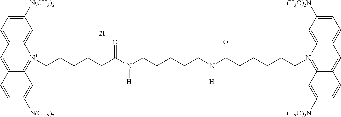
C12=CC3=CC=C([N(CH3)2])C=C3[N+](CCCCCC(N(CCCCCN(C(CCCCC[N+]3=C4C(=CC5=CC=C([(H3C)2N])C=C53)C=CC([(H3C)2N])=C4)=O)[H])[H])=O)=C1C=C([N(CH3)2])C=C2
